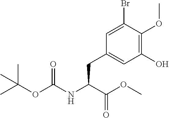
C1=C(Br)C(OC)=C(O)C=C1CC(C(OC)=O)NC(=O)OC(C)(C)C
